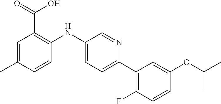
C1=C(C)C=CC(NC2=CC=C(C3=C(F)C=CC(OC(C)C)=C3)N=C2)=C1C(=O)O
